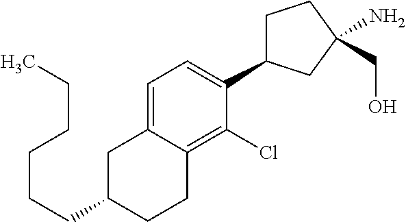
C1C(CCCCCC)CCC2=C(Cl)C(C3CCC(CO)(N)C3)=CC=C12
